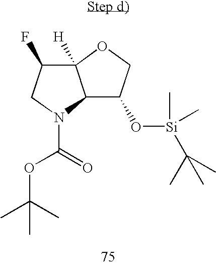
C12([H])C(F)CN(C(OC(C)(C)C)=O)C1C(O[Si](C)(C)C(C)(C)C)CO2
